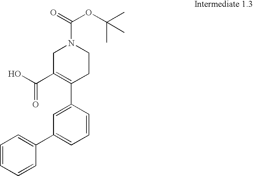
C1C(C(O)=O)=C(C2=CC(C3=CC=CC=C3)=CC=C2)CCN1C(=O)OC(C)(C)C
